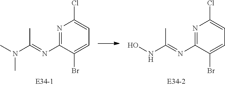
C1(N=C(NO)C)=NC(Cl)=CC=C1Br.C1(N=C(N(C)C)C)=NC(Cl)=CC=C1Br
